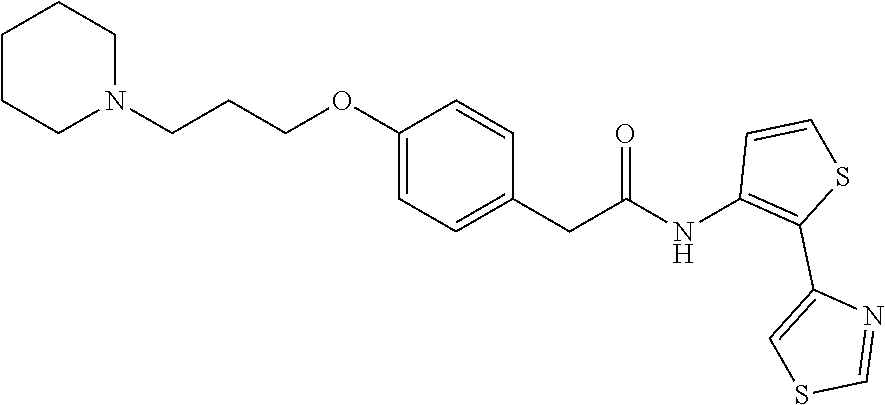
C1(CC(=O)NC2=C(C3=CSC=N3)SC=C2)=CC=C(OCCCN2CCCCC2)C=C1
